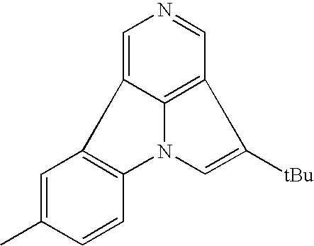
C1=C2C3=C(C=N1)C([tBu])=CN3C1=C2C=C(C)C=C1
